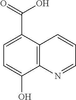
C12=C(C(C(O)=O)=CC=C1O)C=CC=N2
